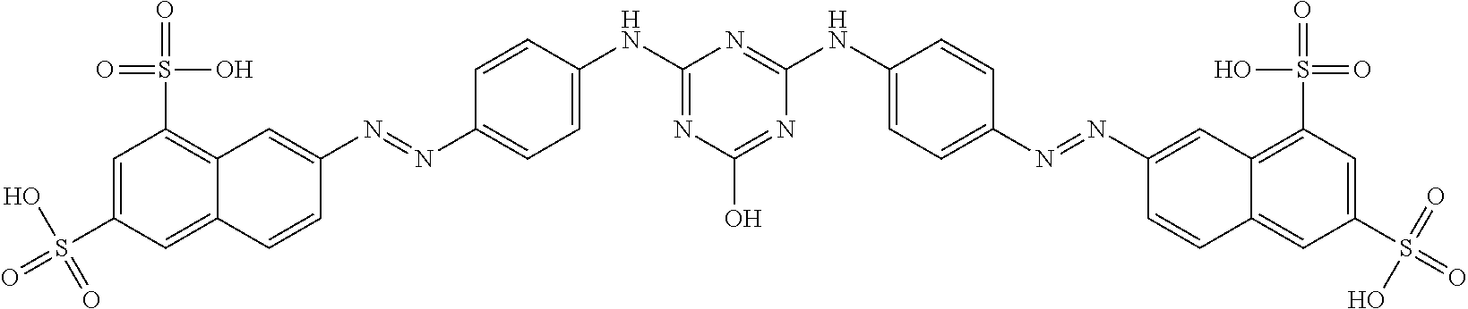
C1=C(S(=O)(O)=O)C=C2C(=C1S(=O)(O)=O)C=C(N=NC1=CC=C(NC3=NC(O)=NC(NC4=CC=C(N=NC5=CC6=C(S(=O)(=O)O)C=C(S(=O)(=O)O)C=C6C=C5)C=C4)=N3)C=C1)C=C2
